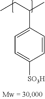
C(C1=CC=C([SO3H])C=C1)(CC)C
